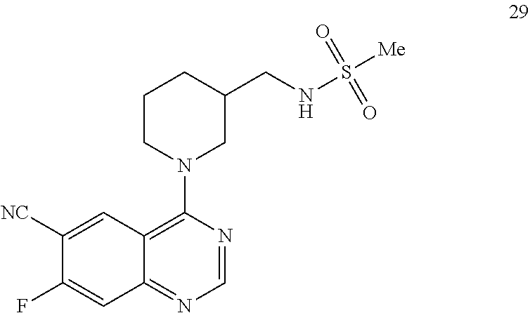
C12=C(N3CC(CNS([Me])(=O)=O)CCC3)N=CN=C1C=C(F)C([NC])=C2
